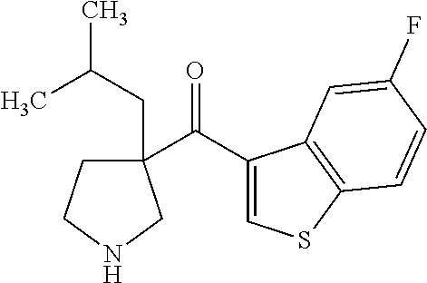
C1(C(=O)C2(CC(C)C)CCNC2)=CSC2=C1C=C(F)C=C2
